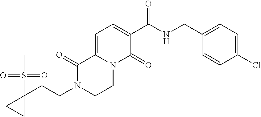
C12=CC=C(C(=O)NCC3=CC=C(Cl)C=C3)C(=O)N1CCN(CCC1(S(C)(=O)=O)CC1)C2=O
